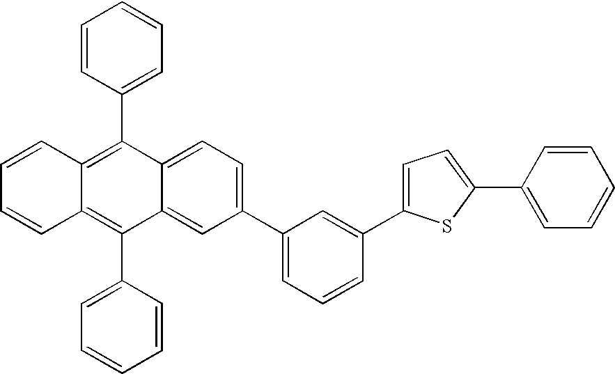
C12=CC=C(C3=CC=CC(C4=CC=C(C5=CC=CC=C5)S4)=C3)C=C1C(C1=CC=CC=C1)=C1C(=C2C2=CC=CC=C2)C=CC=C1
